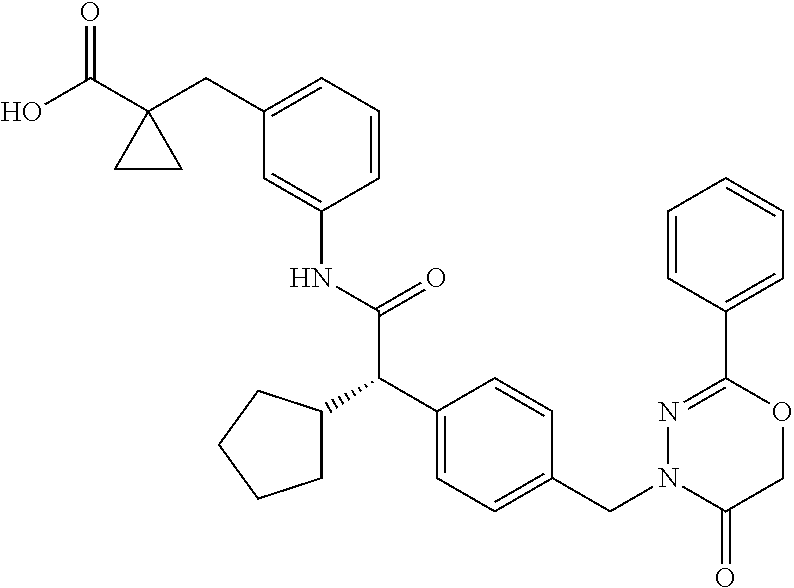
C1(CC2(C(O)=O)CC2)=CC=CC(NC(=O)C(C2=CC=C(CN3C(=O)COC(C4=CC=CC=C4)=N3)C=C2)C2CCCC2)=C1
